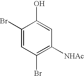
C1(Br)=CC(Br)=C([NHAc])C=C1O
